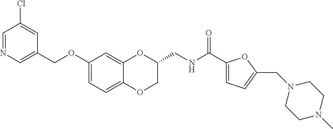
C1(OCC2=CN=CC(Cl)=C2)=CC=C2C(=C1)OC(CNC(C1=CC=C(CN3CCN(C)CC3)O1)=O)CO2
